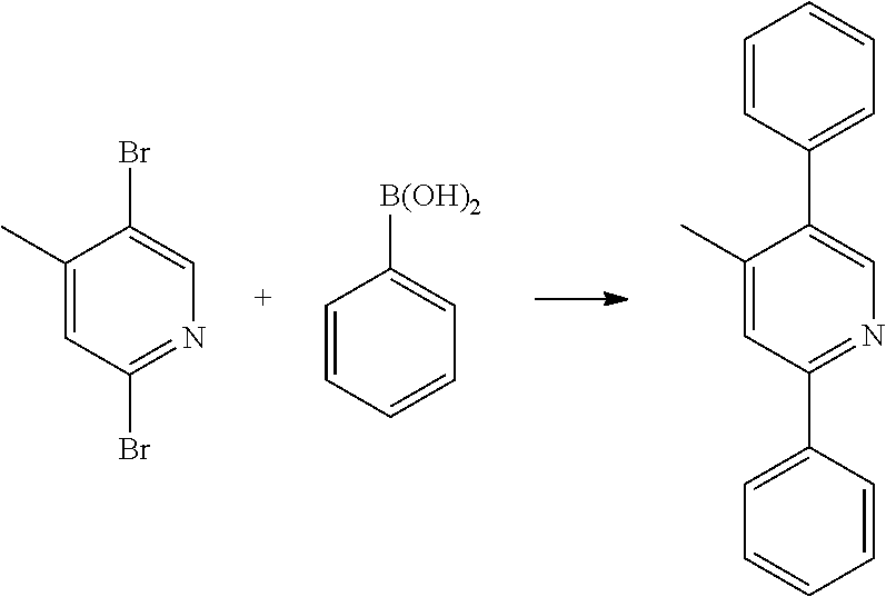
C1(C)=CC(Br)=NC=C1Br.C1=CC=CC=C1[B(OH)2].C1(C)=CC(C2=CC=CC=C2)=NC=C1C1=CC=CC=C1
